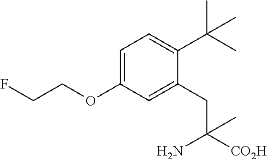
C1=C(OCCF)C=C(CC([CO2H])(N)C)C(C(C)(C)C)=C1
